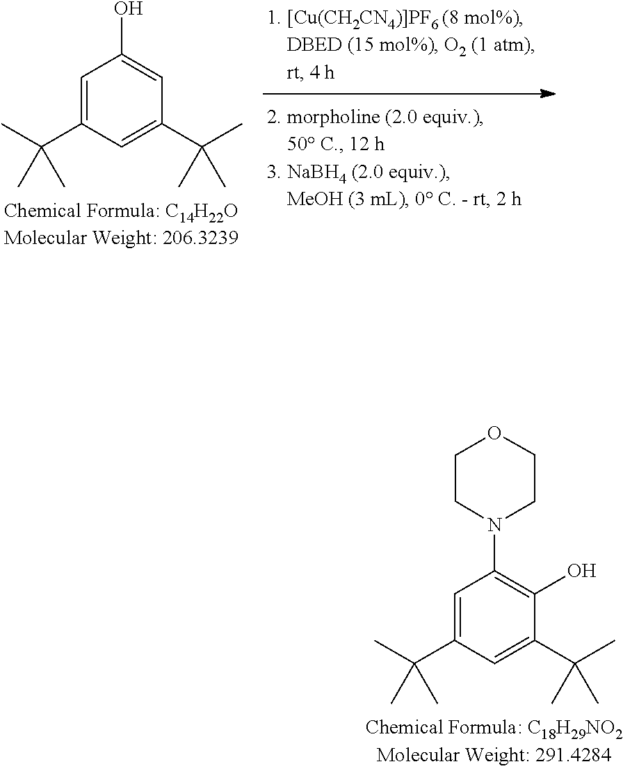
C1=C(C(C)(C)C)C=C(C(C)(C)C)C=C1O.C1=C(C(C)(C)C)C=C(C(C)(C)C)C(O)=C1N1CCOCC1
